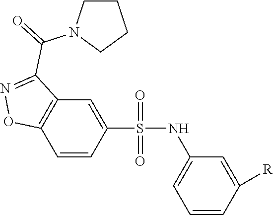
C1=C(S(=O)(=O)NC2=CC=CC([R])=C2)C=CC2=C1C(C(=O)N1CCCC1)=NO2
